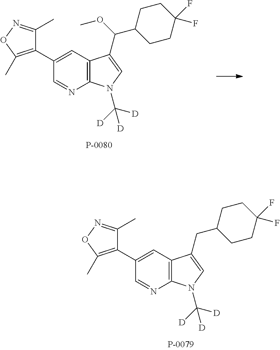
C12=C(C=C(C3=C(C)ON=C3C)C=N1)C(C(C1CCC(F)(F)CC1)OC)=CN2C([D])([D])[D].C12=C(C=C(C3=C(C)ON=C3C)C=N1)C(CC1CCC(F)(F)CC1)=CN2C([D])([D])[D]
